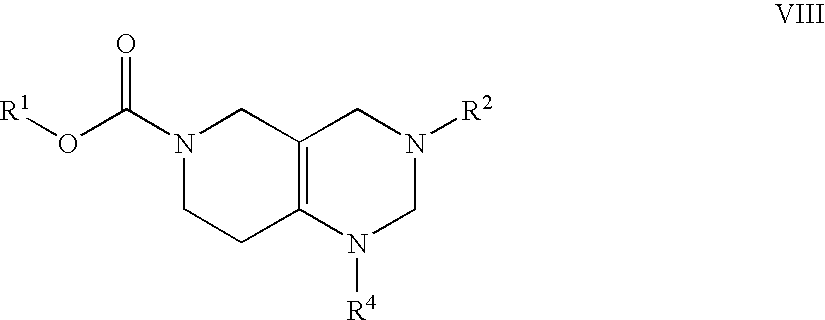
N1(C(O[R1])=O)CCC2=C(C1)CN([R2])CN2[R4]
